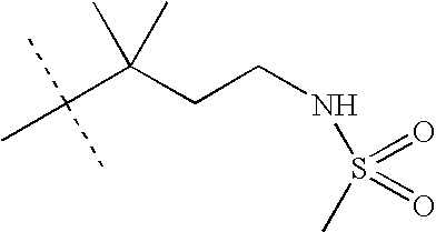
CC(C(CCNS(C)(=O)=O)(C)C)(C)C
